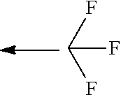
C(F)(F)F
